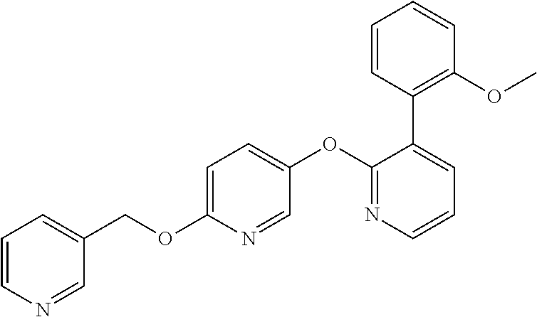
C1=C(OCC2=CC=CN=C2)N=CC(OC2=NC=CC=C2C2=C(OC)C=CC=C2)=C1
